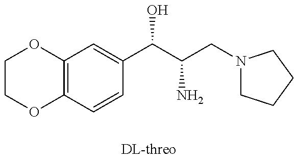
C12=C(C=CC(C(C(N)CN3CCCC3)O)=C1)OCCO2
